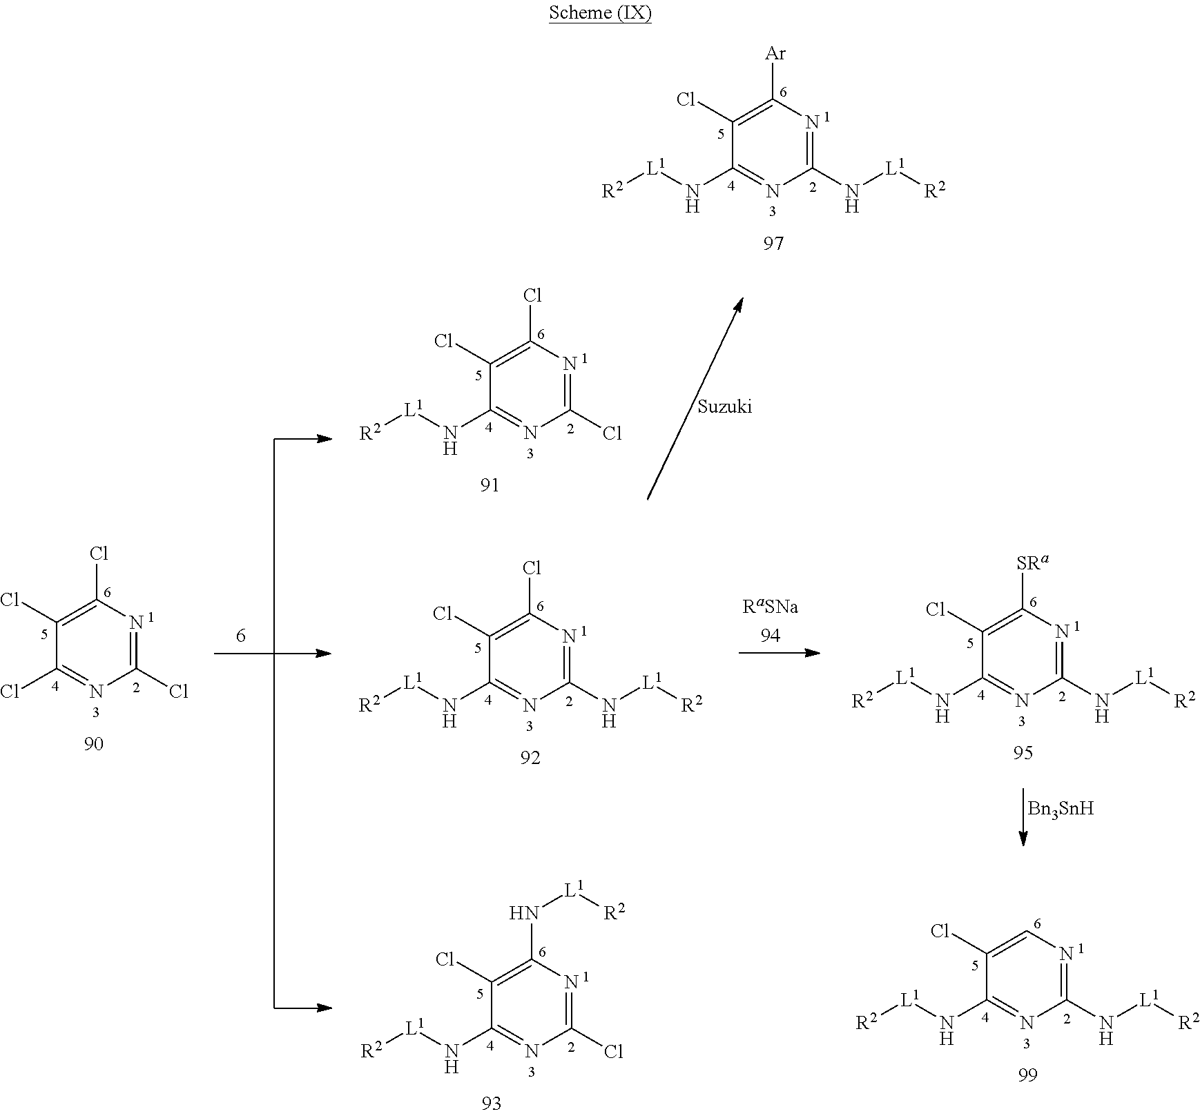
C1(N[L1][R2])=NC([Ar])=C(Cl)C(N[L1][R2])=N1.C1(Cl)=NC(N[L1][R2])=C(Cl)C(N[L1][R2])=N1.C1(Cl)=NC(Cl)=C(Cl)C(Cl)=N1.C1(N[L1][R2])=NC(Cl)=C(Cl)C(N[L1][R2])=N1.C1(N[L1][R2])=NC([SRa])=C(Cl)C(N[L1][R2])=N1.C1(Cl)=NC(Cl)=C(Cl)C(N[L1][R2])=N1.[Bn3SnH].C1(N[L1][R2])=NC=C(Cl)C(N[L1][R2])=N1
